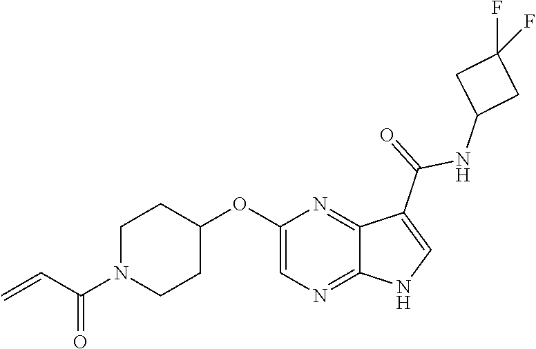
C1N(C(C=C)=O)CCC(OC2=CN=C3C(=N2)C(C(=O)NC2CC(F)(F)C2)=CN3)C1
